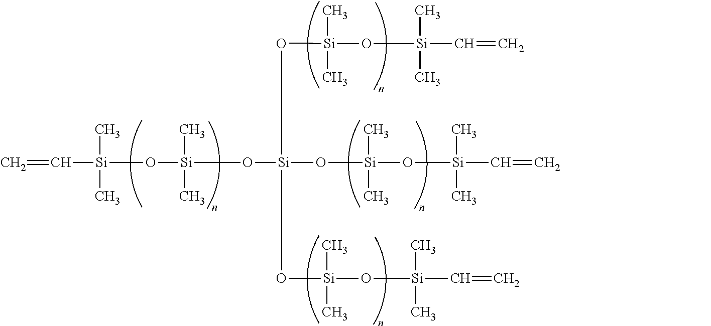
C(=C)[Si](O[Si](O[Si](O[Si](O[Si](C=C)(C)C)(C)C)(O[Si](O[Si](C=C)(C)C)(C)C)O[Si](O[Si](C=C)(C)C)(C)C)(C)C)(C)C
